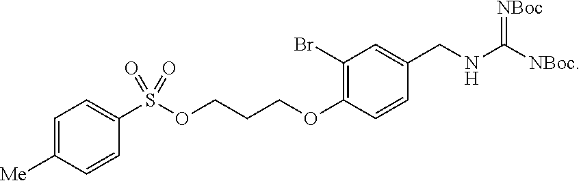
C1(Br)=C(OCCCOS(=O)(=O)C2=CC=C([Me])C=C2)C=CC(CNC([NBoc])=[NBoc])=C1
